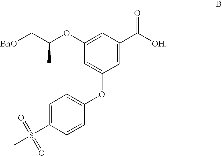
C1=C(S(C)(=O)=O)C=CC(OC2=CC(OC(C[BnO])C)=CC(C([OH])=O)=C2)=C1
